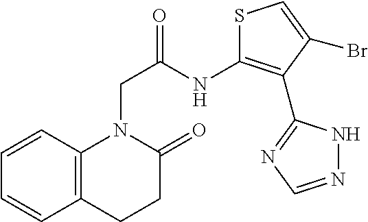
C1=CC=CC2=C1N(CC(=O)NC1=C(C3=NC=NN3)C(Br)=CS1)C(=O)CC2
